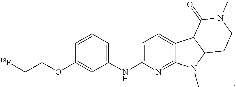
C1=C(NC2=CC=CC(OCC[18F])=C2)N=C2C(=C1)C1C(N2C)CCN(C)C1=O
